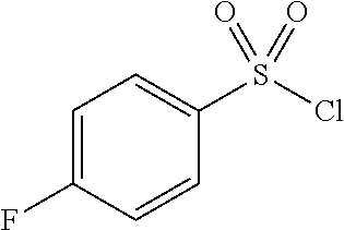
C1=C(F)C=CC(S(Cl)(=O)=O)=C1
